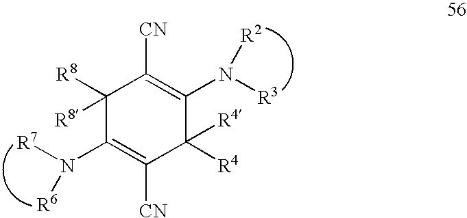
N([R6])(C1=C([CN])C([R4])([R4])C(N([R3])[R2])=C([CN])C1([R8])[R8])[R7]
